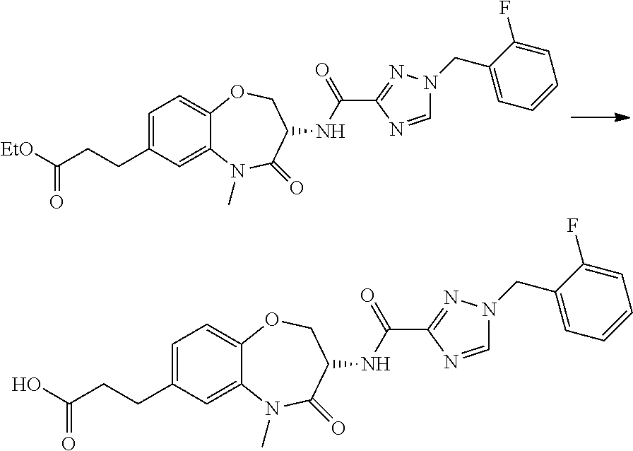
C1=C(CCC([EtO])=O)C=C2C(=C1)OCC(NC(C1=NN(CC3=CC=CC=C3F)C=N1)=O)C(=O)N2C.C1=C(CCC(O)=O)C=C2C(=C1)OCC(NC(C1=NN(CC3=CC=CC=C3F)C=N1)=O)C(=O)N2C
